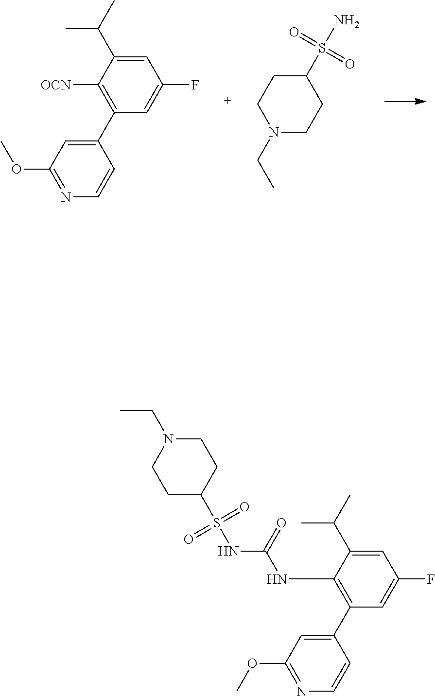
N1(CC)CCC(S(N)(=O)=O)CC1.C1(C2=CC(OC)=NC=C2)=C([OCN])C(C(C)C)=CC(F)=C1.C1(C2=CC(OC)=NC=C2)=C(NC(NS(C2CCN(CC)CC2)(=O)=O)=O)C(C(C)C)=CC(F)=C1
